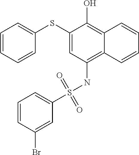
C1(SC2=CC=CC=C2)=CC(NS(C2=CC=CC(Br)=C2)(=O)=O)=C2C(=C1O)C=CC=C2
